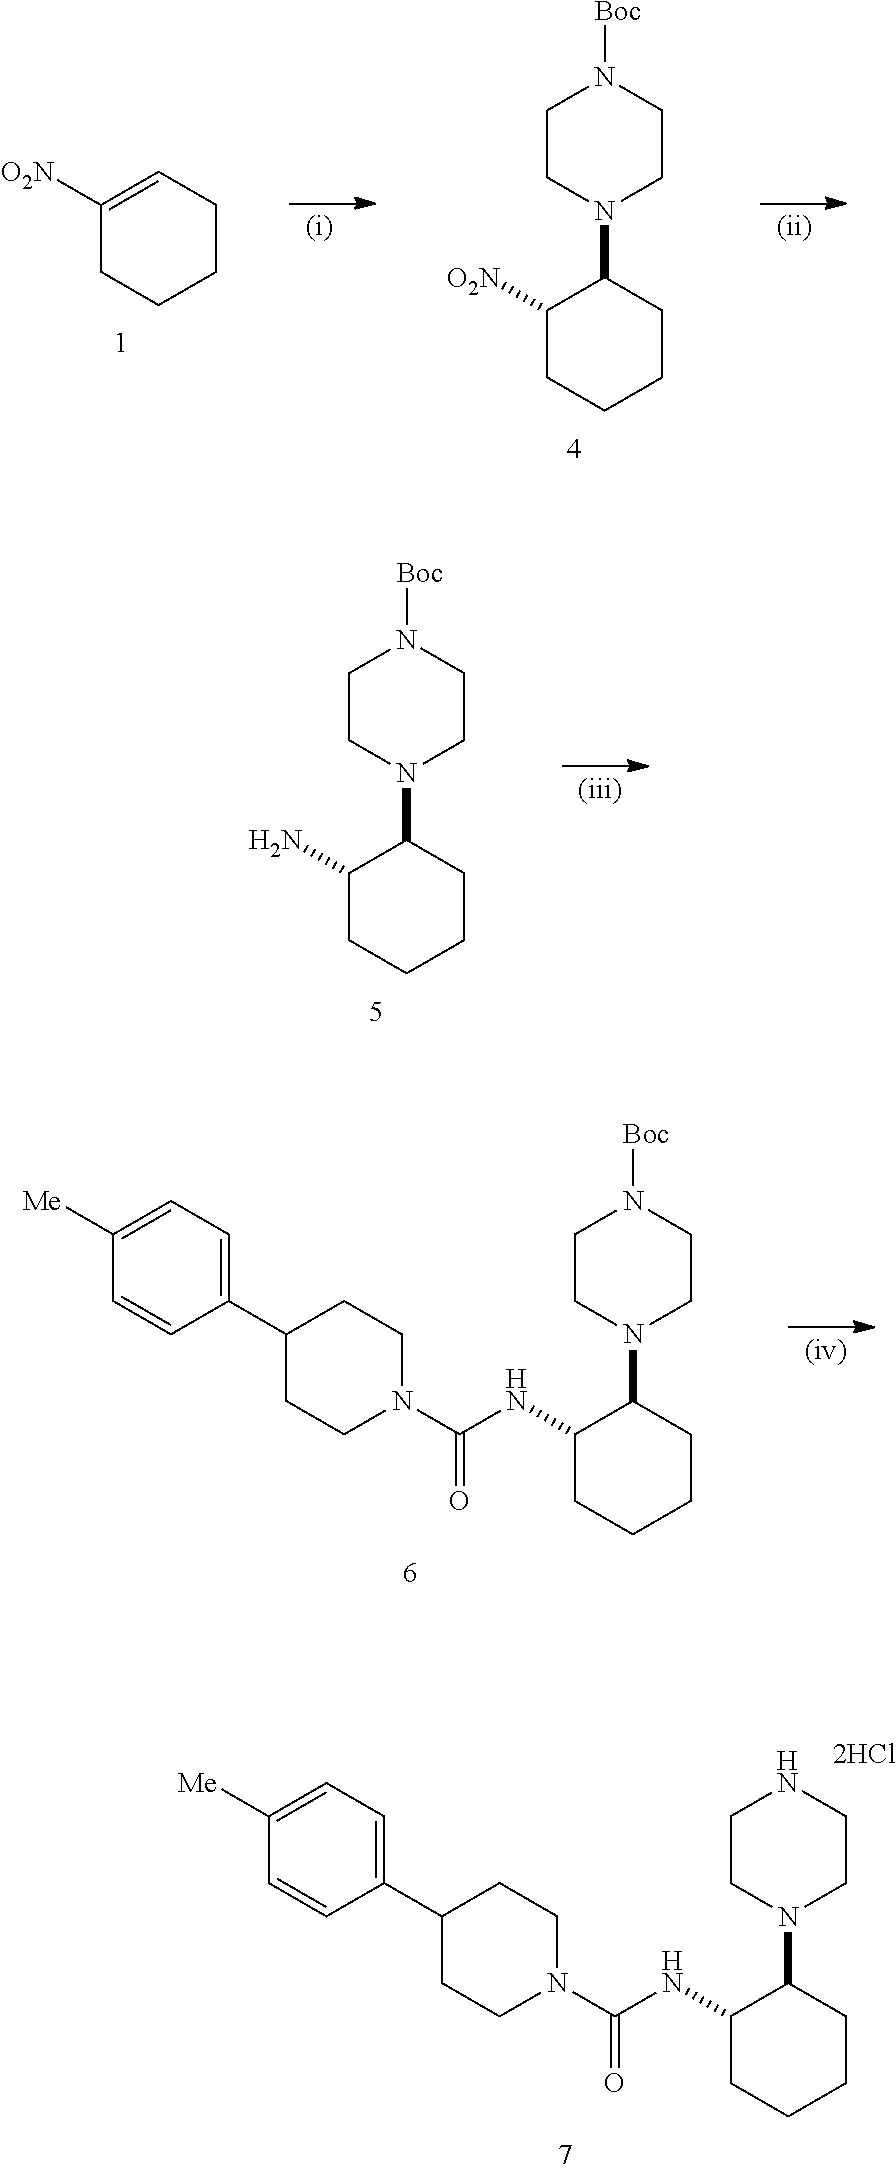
N1(C2C([O2N])CCCC2)CCN([Boc])CC1.C1CC=C([O2N])CC1.N1(C2C(N)CCCC2)CCN([Boc])CC1.N1(C2C(NC(N3CCC(C4=CC=C([Me])C=C4)CC3)=O)CCCC2)CCN([Boc])CC1.N1(C2C(NC(N3CCC(C4=CC=C([Me])C=C4)CC3)=O)CCCC2)CCNCC1
